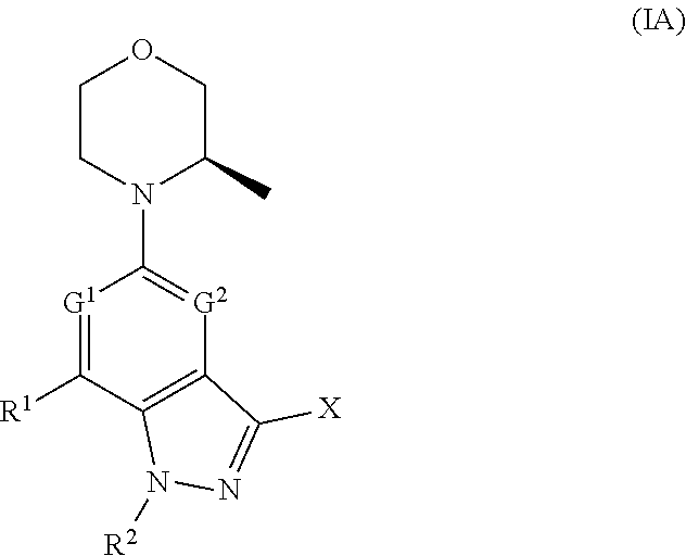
C1CN(C2=[G2]C3=C(C([R1])=[G1]2)N([R2])N=C3[X])C(C)CO1
